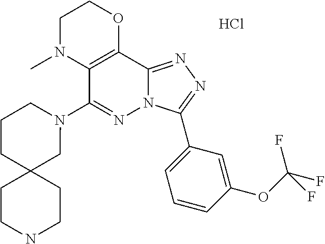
N1(C2=NN3C(=NN=C3C3=CC=CC(OC(F)(F)F)=C3)C3=C2N(C)CCO3)CCCC2(C1)CCNCC2.Cl
